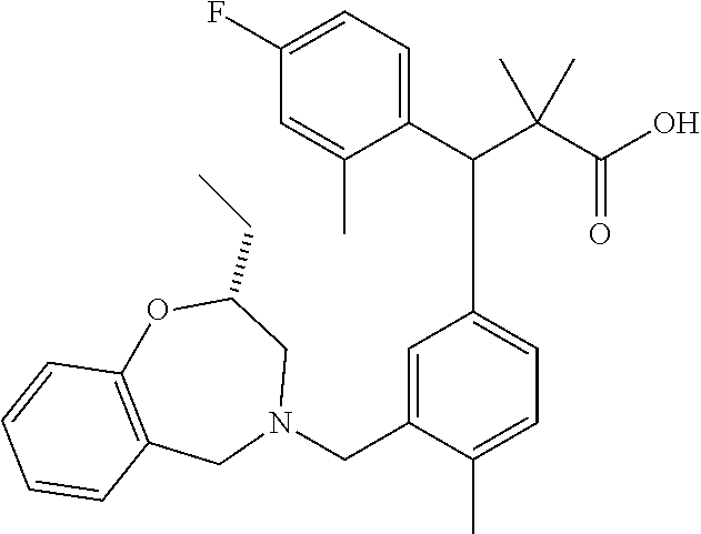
C1(F)=CC=C(C(C(C(O)=O)(C)C)C2=CC=C(C)C(CN3CC(CC)OC4=C(C3)C=CC=C4)=C2)C(C)=C1
